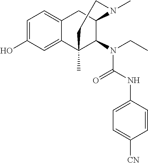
C1=C(O)C=C2C(=C1)CC1C(N(C(NC3=CC=C([CN])C=C3)=O)CC)C2(C)CCN1C
